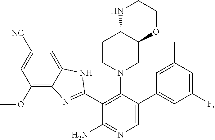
C1=C([NC])C=C2C(=C1OC)N=C(C1=C(N3CC4C(CC3)NCCO4)C(C3=CC(F)=CC(C)=C3)=CN=C1N)N2
